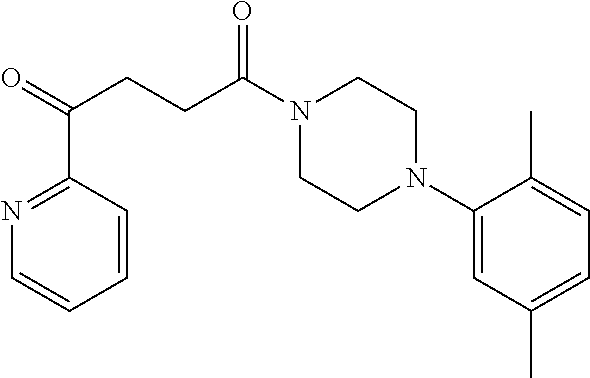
C1(N2CCN(C(CCC(=O)C3=NC=CC=C3)=O)CC2)=CC(C)=CC=C1C
